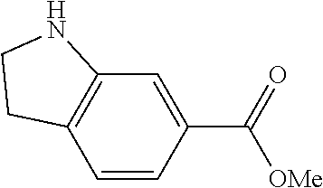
C1=CC(C(=O)[OMe])=CC2=C1CCN2
